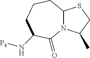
C12N(C(=O)C(N[P4])CCC1)C(C)CS2
